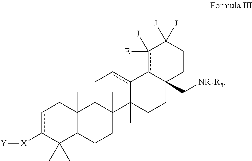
c1c([X][Y])C(C)(C)C2C(C)(C1)C1C(C)(CC2)C2(C)c(cC1)-c1c([E])([J])C([J])([J])CCC1(C[NR4R5])CC2
